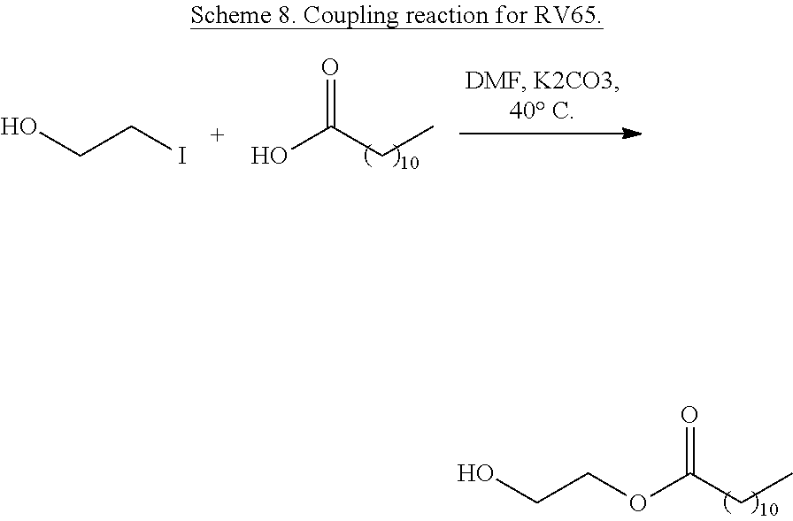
OCCI.OC(CC)=O.O(C(CC)=O)CCO
